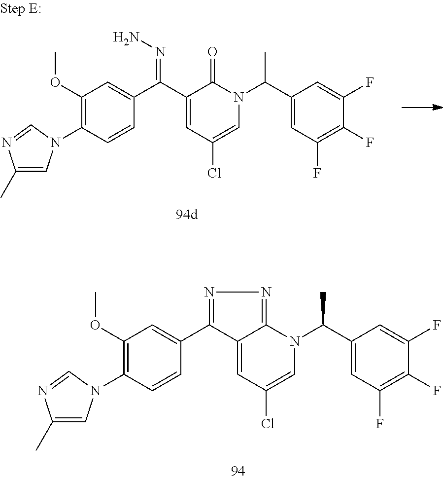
N(=C(C1=CC(Cl)=CN(C(C)C2=CC(F)=C(F)C(F)=C2)C1=O)C1=CC(OC)=C(N2C=C(C)N=C2)C=C1)N.N1=C(C2=CC(OC)=C(N3C=C(C)N=C3)C=C2)C2=CC(Cl)=CN(C(C)C3=CC(F)=C(F)C(F)=C3)C2=N1
